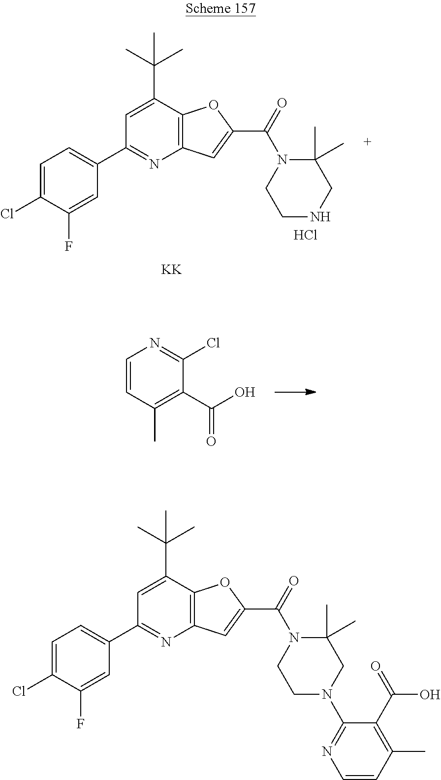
C1(C2=CC=C(Cl)C(F)=C2)=NC2=C(C(C(C)(C)C)=C1)OC(C(N1C(C)(C)CN(C3=NC=CC(C)=C3C(=O)O)CC1)=O)=C2.C1=CC(C)=C(C(=O)O)C(Cl)=N1.C1(C2=CC=C(Cl)C(F)=C2)=NC2=C(C(C(C)(C)C)=C1)OC(C(N1C(C)(C)CNCC1)=O)=C2.Cl.[KK]
